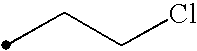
C(CCl)C
